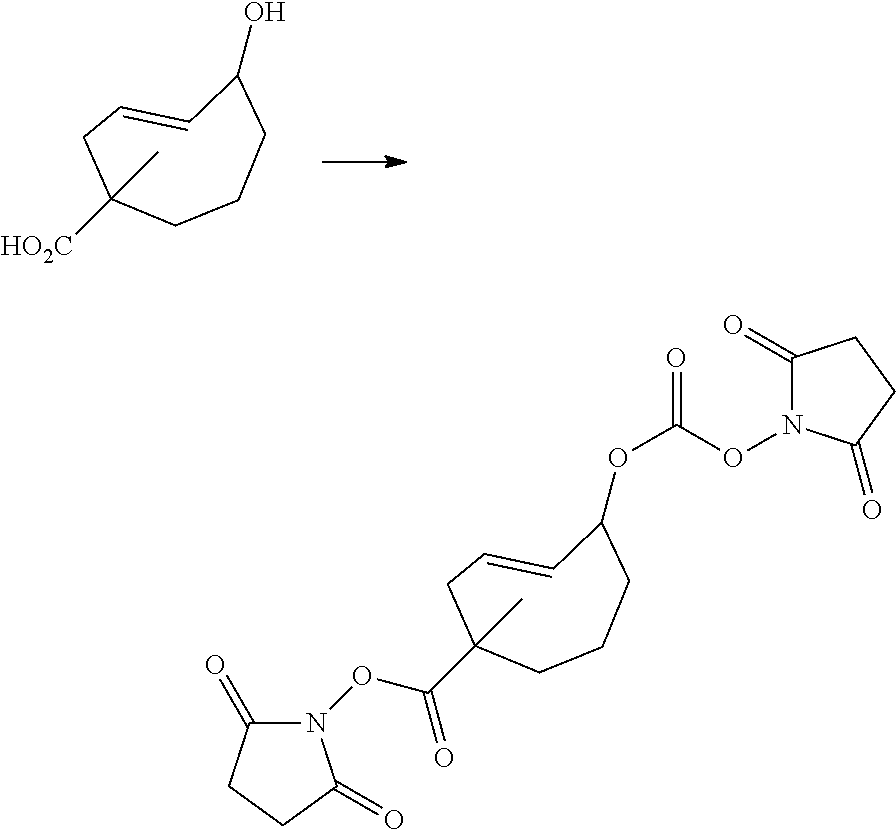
C1C=CC(O)CCCC1(C)[HO2C].C1C=CC(OC(=O)ON2C(=O)CCC2=O)CCCC1(C)C(ON1C(=O)CCC1=O)=O
